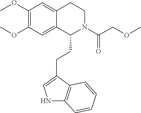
N1C2=C(C(CCC3N(C(COC)=O)CCC4=CC(OC)=C(OC)C=C34)=C1)C=CC=C2
